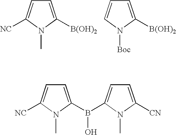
C1=C(B(O)C2=CC=C([CN])N2C)N(C)C([NC])=C1.C1=C([B(OH)2])N([Boc])C=C1.C1=C([B(OH)2])N(C)C([NC])=C1
